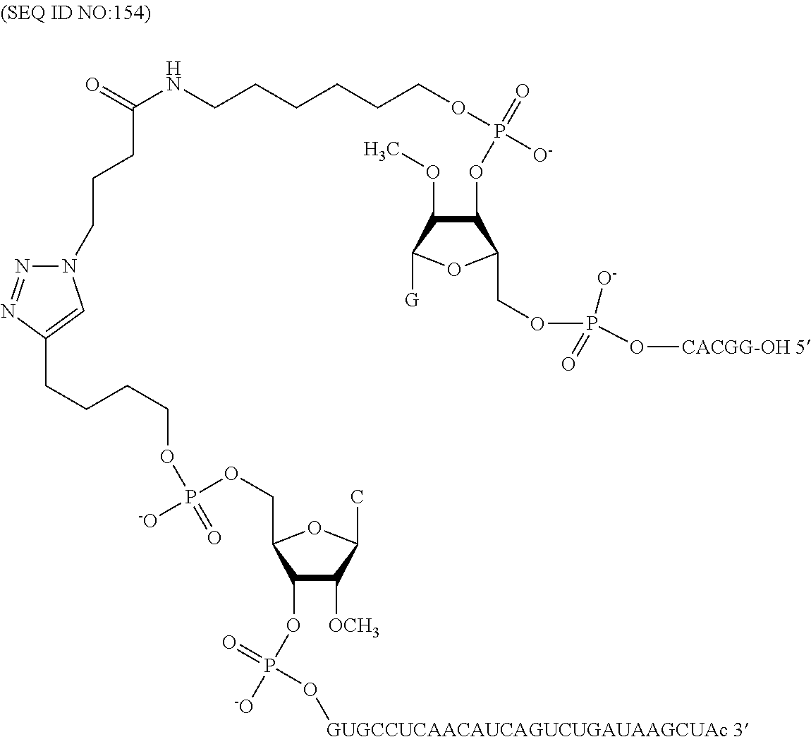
C1(OP([-O])(=O)O[GUGCCUCAACAUCAGUCUGAUAAGCUAc 3])C([OCH3])C(C)OC1COP([-O])(OCCCCC1=CN(CCCC(NCCCCCCOP([O-])(=O)OC2C(OC)C([G])OC2COP(O[CACGG-OH 5])([O-])=O)=O)N=N1)=O
